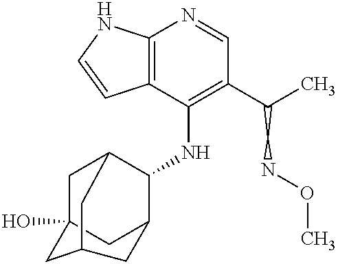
C12=C(C(NC3C4CC5(O)CC3CC(C5)C4)=C(C(C)CNOC)C=N1)C=CN2
